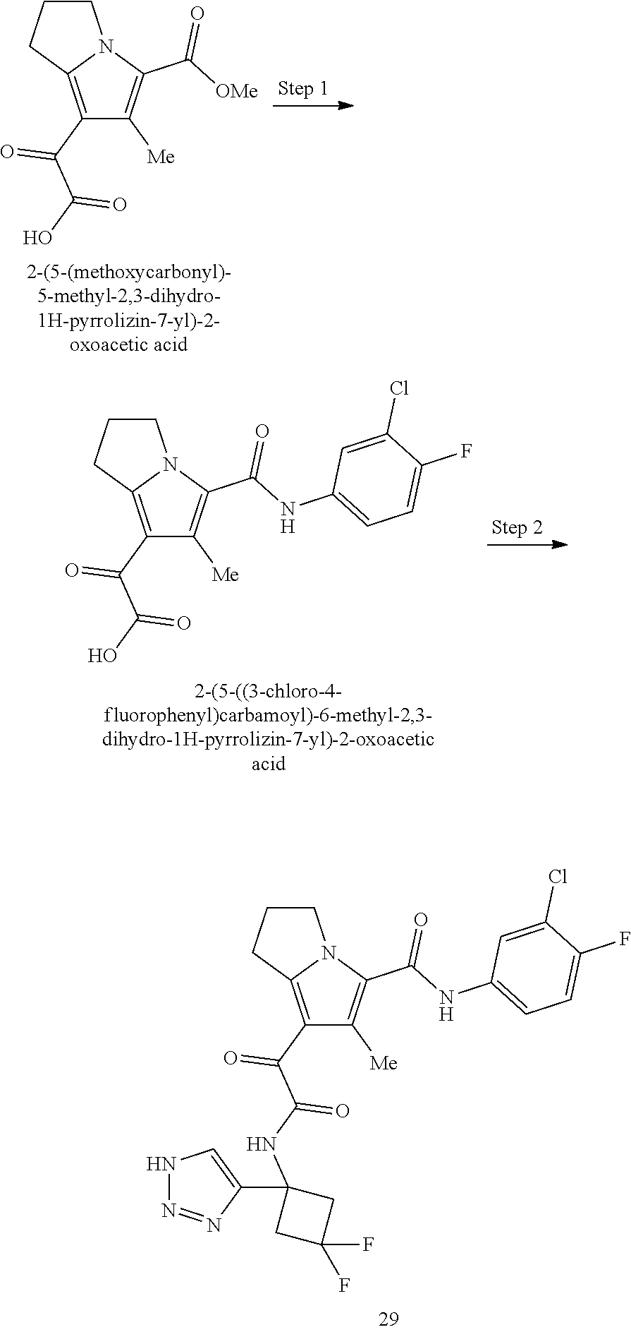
C1CCC2=C(C(C(NC3(C4=CNN=N4)CC(F)(F)C3)=O)=O)C([Me])=C(C(NC3=CC=C(F)C(Cl)=C3)=O)N12.C1CCC2=C(C(C(O)=O)=O)C([Me])=C(C([OMe])=O)N12.C1CCC2=C(C(C(O)=O)=O)C([Me])=C(C(NC3=CC=C(F)C(Cl)=C3)=O)N12
